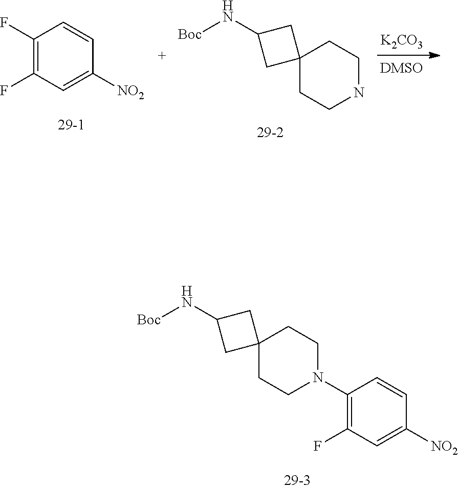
C12(CCN(C3=C(F)C=C([NO2])C=C3)CC1)CC(N[Boc])C2.FC1=C(F)C=C([NO2])C=C1.C12(CCNCC1)CC(N[Boc])C2.[K2CO3]
